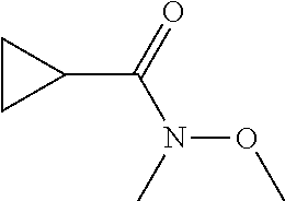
C1(C(=O)N(C)OC)CC1
